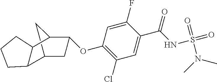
C12CC(C(OC3=C(Cl)C=C(C(NS(N(C)C)(=O)=O)=O)C(F)=C3)C1)C1C2CCC1
